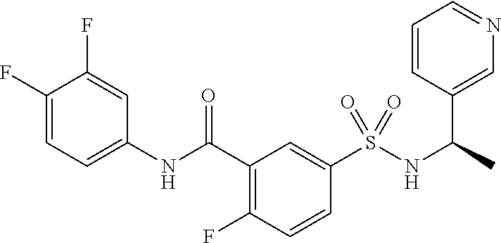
C1(NC(C2=C(F)C=CC(S(=O)(NC(C3=CN=CC=C3)C)=O)=C2)=O)=CC=C(F)C(F)=C1
